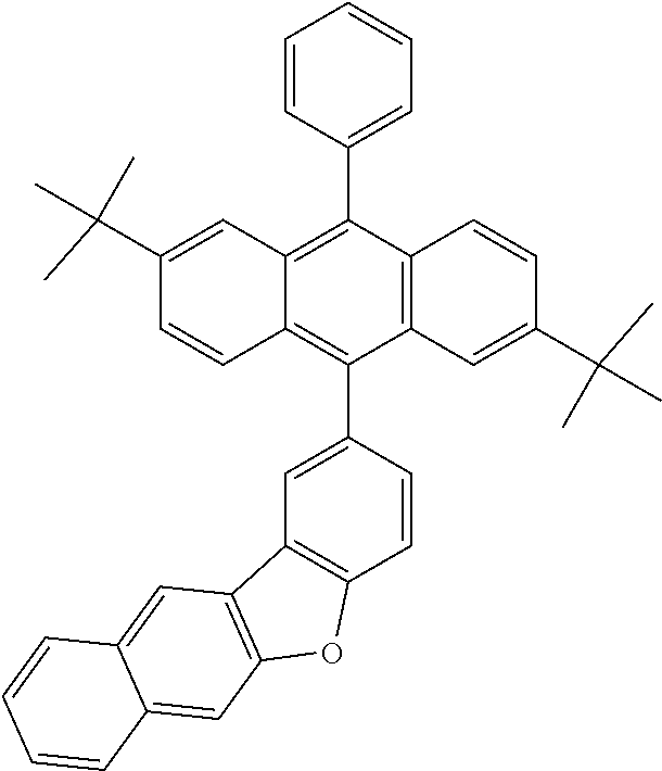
C1(C(C)(C)C)=CC2=C(C3=CC=CC=C3)C3=C(C(C4=CC5=C(C=C4)OC4=C5C=C5C(=C4)C=CC=C5)=C2C=C1)C=C(C(C)(C)C)C=C3
